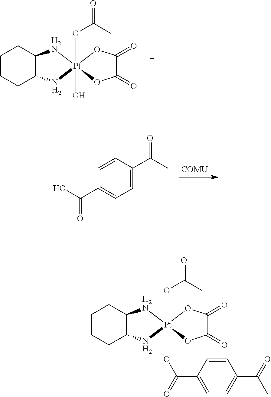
C1CCC2C(C1)[H2N][Pt]1(OC(=O)C)(OC(=O)C3=CC=C(C(=O)C)C=C3)(N2)OC(=O)C(=O)O1.C1CCC2C(C1)[H2N][Pt]1(OC(=O)C)(O)(N2)OC(=O)C(=O)O1.[COMU].C1=CC(C(C)=O)=CC=C1C(O)=O
